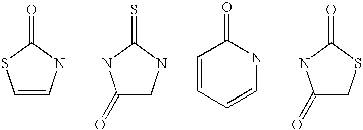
C1=CNC(=O)S1.C1(=O)CNC(=S)N1.C1=CC=CNC1=O.C1(=O)CSC(=O)N1
